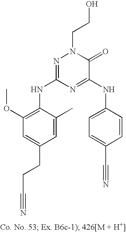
C1=C(CCC#N)C=C(C)C(NC2=NN(CCO)C(=O)C(NC3=CC=C(C#N)C=C3)=N2)=C1OC
